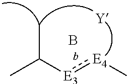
CC([E3]:[E4]C)C.B
